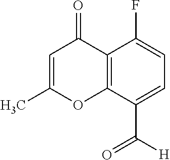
C12=C(C(C([H])=O)=CC=C1F)OC(C)=CC2=O
